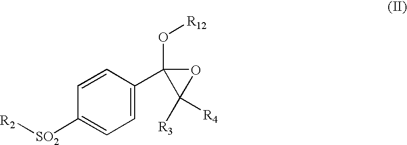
C1(C2(O[R12])C([R4])([R3])O2)=CC=C([SO2][R2])C=C1
